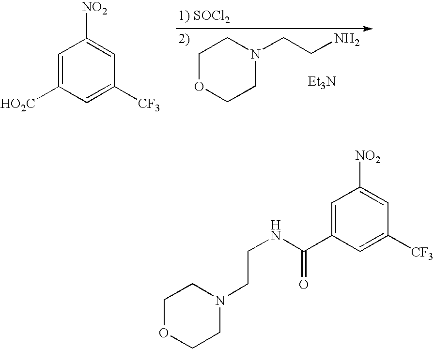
C1OCCN(CCN)C1.[Et3N].C1=C([HO2C])C=C([CF3])C=C1[NO2].C1=C(C(NCCN2CCOCC2)=O)C=C([CF3])C=C1[NO2]
